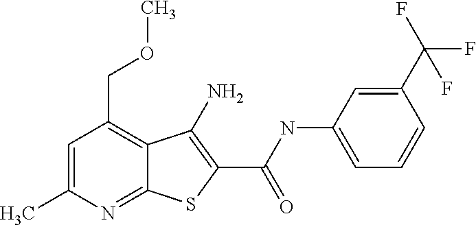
C12=NC(C)=CC(COC)=C1C(N)=C(C(=O)NC1=CC=CC(C(F)(F)F)=C1)S2
